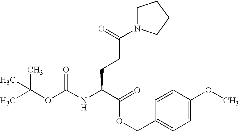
CC(OC(NC(C(=O)OCC1=CC=C(OC)C=C1)CCC(=O)N1CCCC1)=O)(C)C
